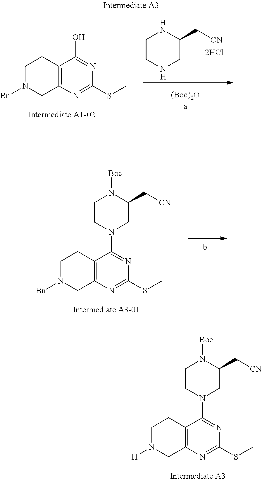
C1CNCC(C[CN])N1.[H].[H].C12=C(N=C(SC)N=C1O)CN([Bn])CC2.C12=C(N=C(SC)N=C1N1CC(C[CN])N([Boc])CC1)CN([Bn])CC2.C12=C(N=C(SC)N=C1N1CC(C[CN])N([Boc])CC1)CN([H])CC2
